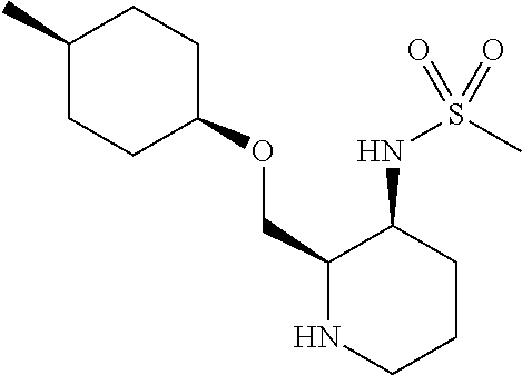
C1(C)CCC(OCC2C(NS(C)(=O)=O)CCCN2)CC1
